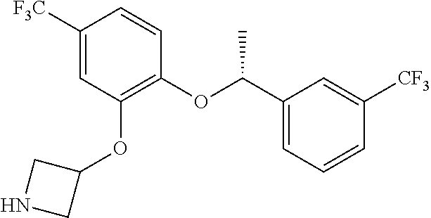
C1([F3C])=CC(OC2CNC2)=C(OC(C2=CC=CC([CF3])=C2)C)C=C1
